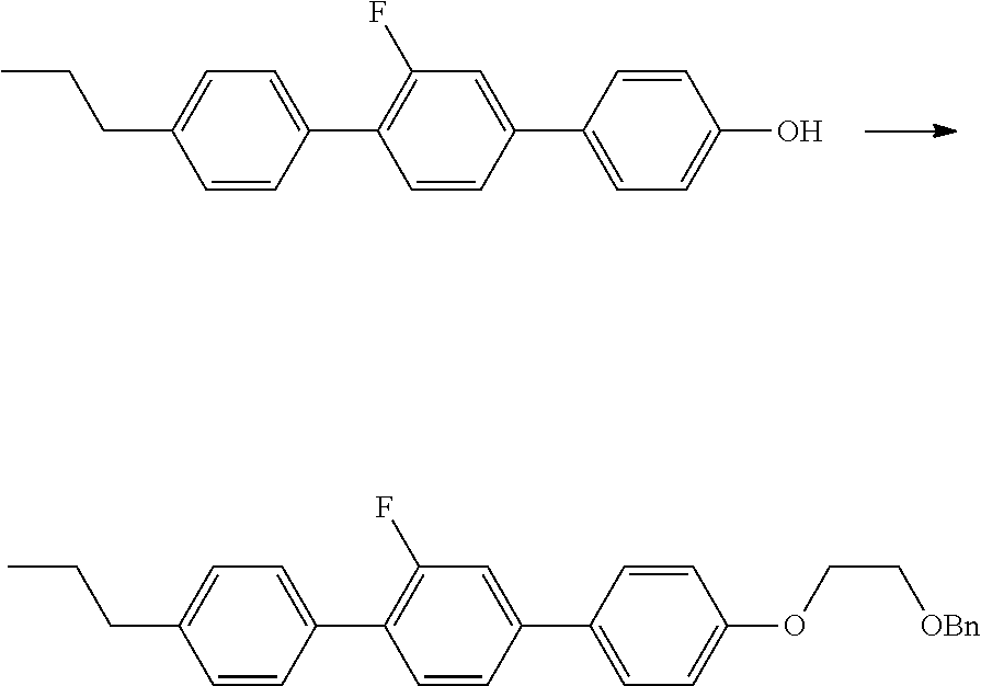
C1=CC(C2=C(F)C=C(C3=CC=C(O)C=C3)C=C2)=CC=C1CCC.C1=CC(C2=C(F)C=C(C3=CC=C(OCC[OBn])C=C3)C=C2)=CC=C1CCC
